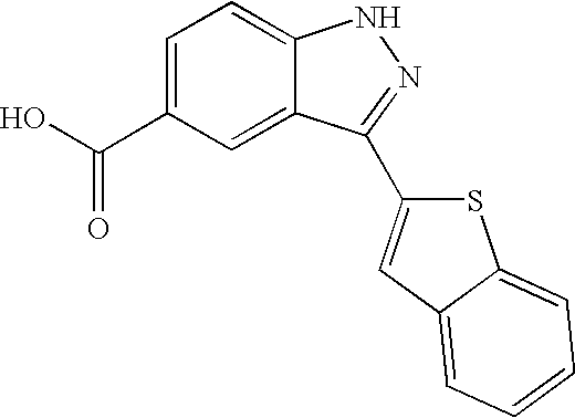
C1(C(O)=O)=CC=C2C(=C1)C(C1=CC3=CC=CC=C3S1)=NN2
